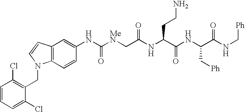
C1=CC=C(Cl)C(CN2C3=C(C=C(NC([MeN]CC(NC(C(NC(C(NC[Ph])=O)C[Ph])=O)CCN)=O)=O)C=C3)C=C2)=C1Cl
